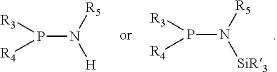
N(P([R3])[R4])([H])[R5].P([R3])([R4])N([SiR3])[R5]
